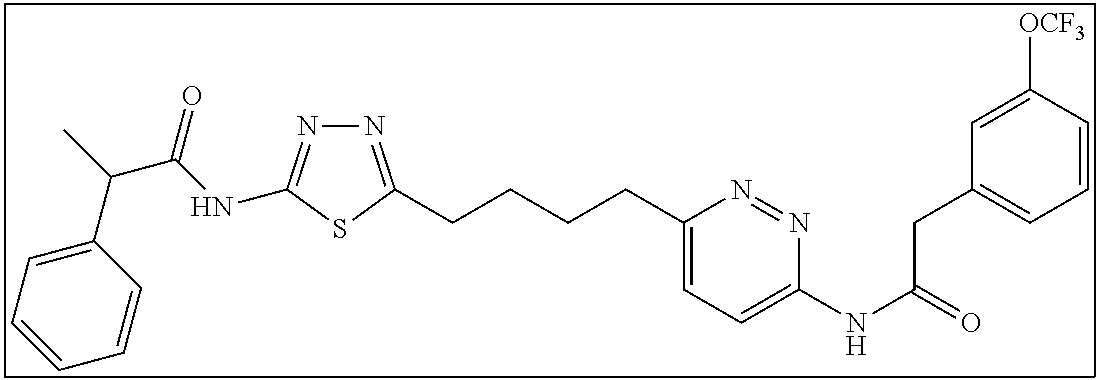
N1=C(CCCCC2=CC=C(NC(=O)CC3=CC=CC([OCF3])=C3)N=N2)SC(NC(C(C)C2=CC=CC=C2)=O)=N1
